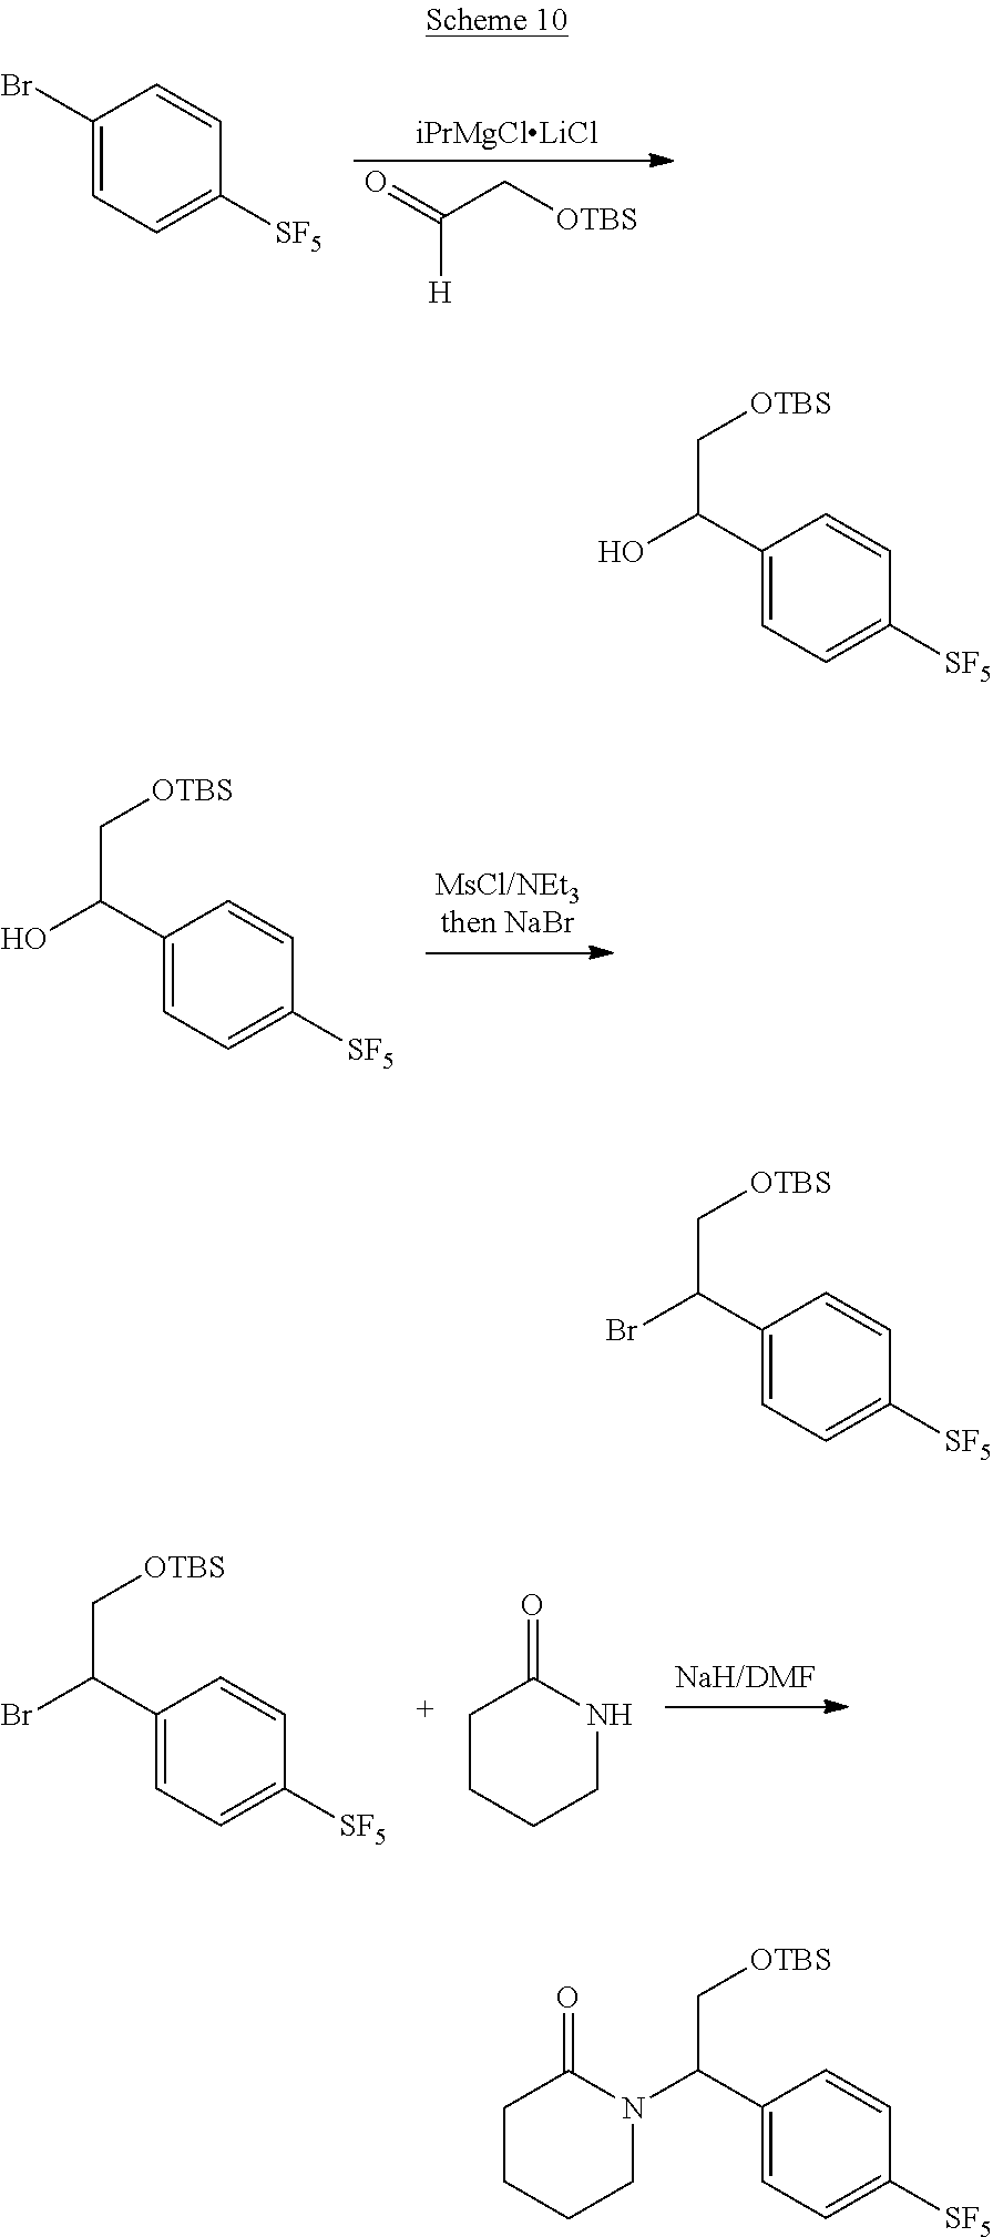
O=C(C[OTBS])[H].[iPrMgClLiCl].C1(Br)=CC=C([SF5])C=C1.C1(C(O)C[OTBS])=CC=C([SF5])C=C1.C1(C(Br)C[OTBS])=CC=C([SF5])C=C1.C1CCCNC1=O.C1(C(O)C[OTBS])=CC=C([SF5])C=C1.C1(C(Br)C[OTBS])=CC=C([SF5])C=C1.C1(C(C[OTBS])N2CCCCC2=O)=CC=C([SF5])C=C1
